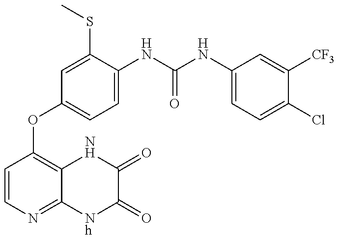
C1=CN=C2C(=C1OC1=CC=C(NC(=O)NC3=CC=C(Cl)C([CF3])=C3)C(SC)=C1)NC(=O)C(=O)[Nh]2
